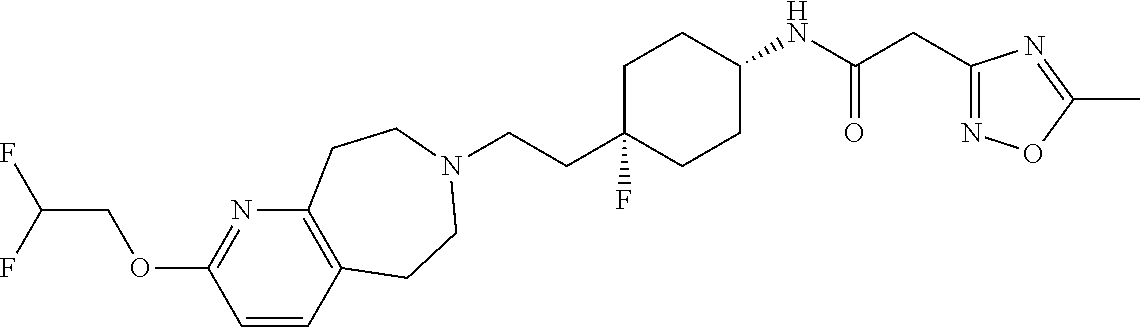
C(CC1(F)CCC(NC(CC2=NOC(C)=N2)=O)CC1)N1CCC2=C(N=C(OCC(F)F)C=C2)CC1
